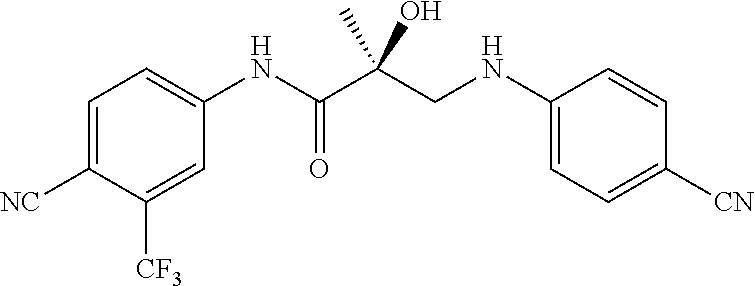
C1=C([NC])C([CF3])=CC(NC(C(CNC2=CC=C([CN])C=C2)(O)C)=O)=C1
